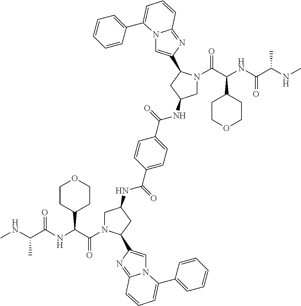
C(C(NC(C(NC)C)=O)C1CCOCC1)(=O)N1CC(NC(C2=CC=C(C(=O)NC3CN(C(=O)C(C4CCOCC4)NC(C(C)NC)=O)C(C4=CN5C(=N4)C=CC=C5C4=CC=CC=C4)C3)C=C2)=O)CC1C1=CN2C(=N1)C=CC=C2C1=CC=CC=C1
